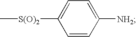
C1=CC([NH2])=CC=C1[S(O)2]C
